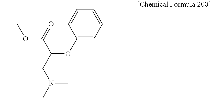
C1=CC=C(OC(CN(C)C)C(OCC)=O)C=C1
